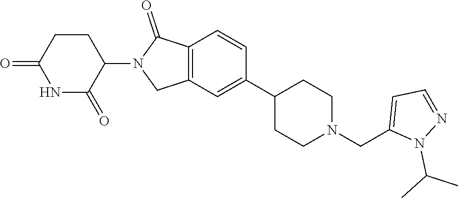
C1=CC2=C(C=C1C1CCN(CC3=CC=NN3C(C)C)CC1)CN(C1C(=O)NC(=O)CC1)C2=O
